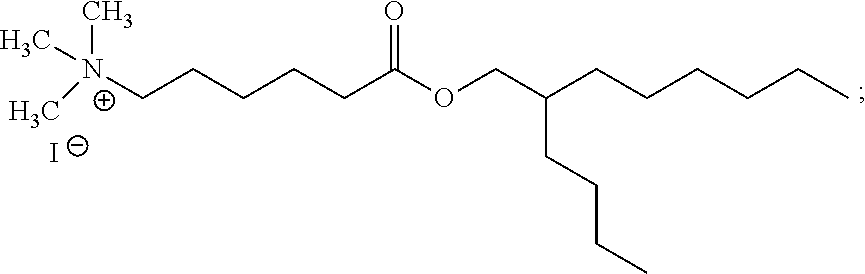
[N+](CCCCCC(OCC(CCCCCC)CCCC)=O)(C)(C)C.[I-]
